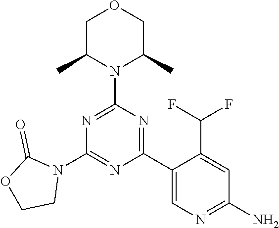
O1CC(C)N(C2=NC(N3C(=O)OCC3)=NC(C3=CN=C(N)C=C3C(F)F)=N2)C(C)C1
